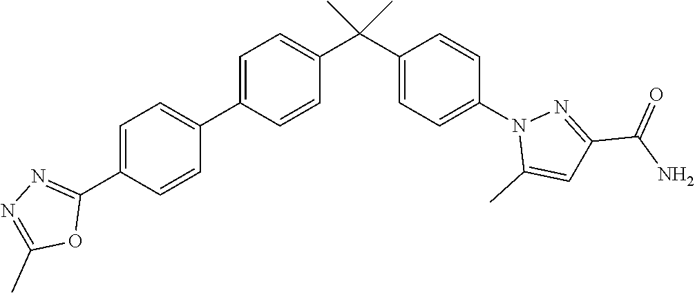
C1=C(C2=NN=C(C)O2)C=CC(C2=CC=C(C(C3=CC=C(N4C(C)=CC(C(N)=O)=N4)C=C3)(C)C)C=C2)=C1
